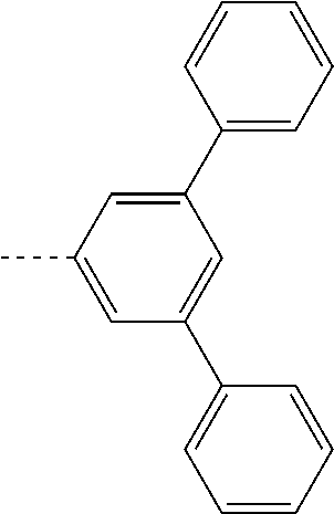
C1(C2=CC(C)=CC(C3=CC=CC=C3)=C2)=CC=CC=C1
